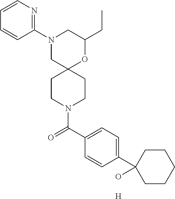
N1(C2=NC=CC=C2)CC2(OC(CC)C1)CCN(C(C1=CC=C(C3(O)CCCCC3)C=C1)=O)CC2.[H]
